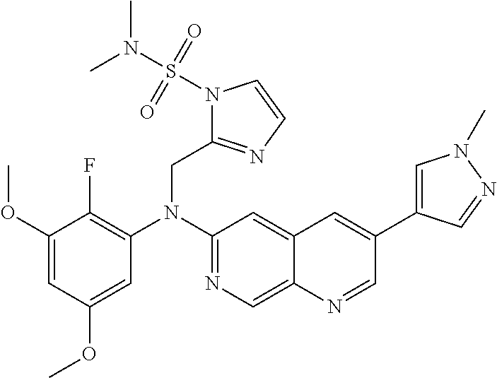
C1(OC)=CC(OC)=CC(N(C2=NC=C3C(=C2)C=C(C2=CN(C)N=C2)C=N3)CC2=NC=CN2S(N(C)C)(=O)=O)=C1F
